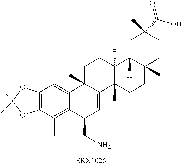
C12=C(C(C)=C3C(=C1)C1(C)C(=CC3CN)C3(C)C(C)(CC1)C1([H])C(C)(CC3)CCC(C)(C(O)=O)C1)OC(C)(C)O2
